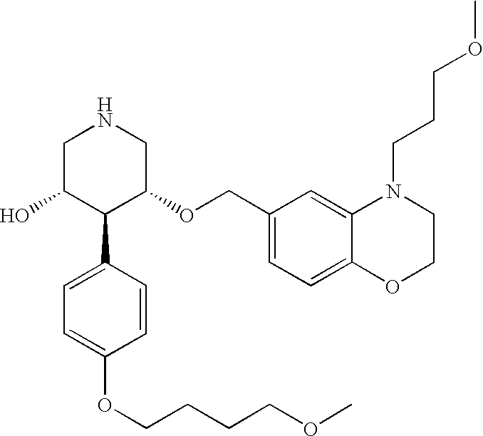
OC1C(C2=CC=C(OCCCCOC)C=C2)C(OCC2=CC=C3C(=C2)N(CCCOC)CCO3)CNC1
